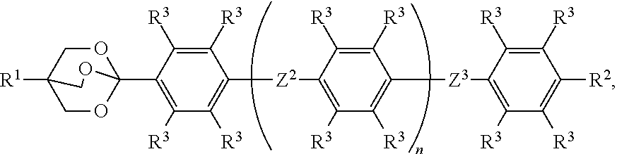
O1CC2([R1])COC1(C1=C([R3])C([R3])=C([Z2]C3=C([R3])C([R3])=C([Z3]C4=C([R3])C([R3])=C([R2])C([R3])=C4[R3])C([R3])=C3[R3])C([R3])=C1[R3])OC2
